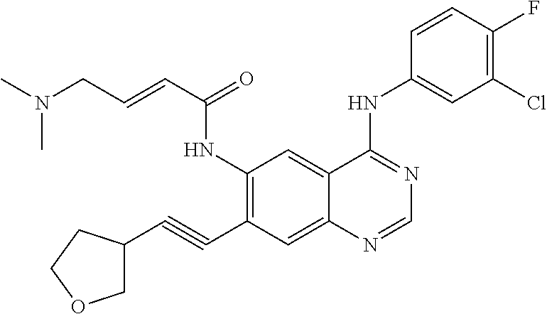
C1(NC(C=CCN(C)C)=O)=C(C#CC2COCC2)C=C2C(=C1)C(NC1=CC(Cl)=C(F)C=C1)=NC=N2
